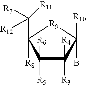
C1([R3])([R4])C([R5])([R6])C([R8])(C([R12])([R7])[R11])[R9]C1(B)[R10]
